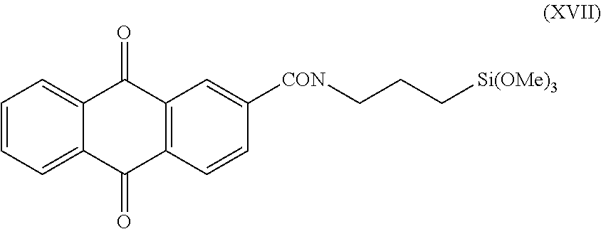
C12=CC=CC=C1C(=O)C1=C(C2=O)C=C([CON]CCC[Si(OMe)3])C=C1
